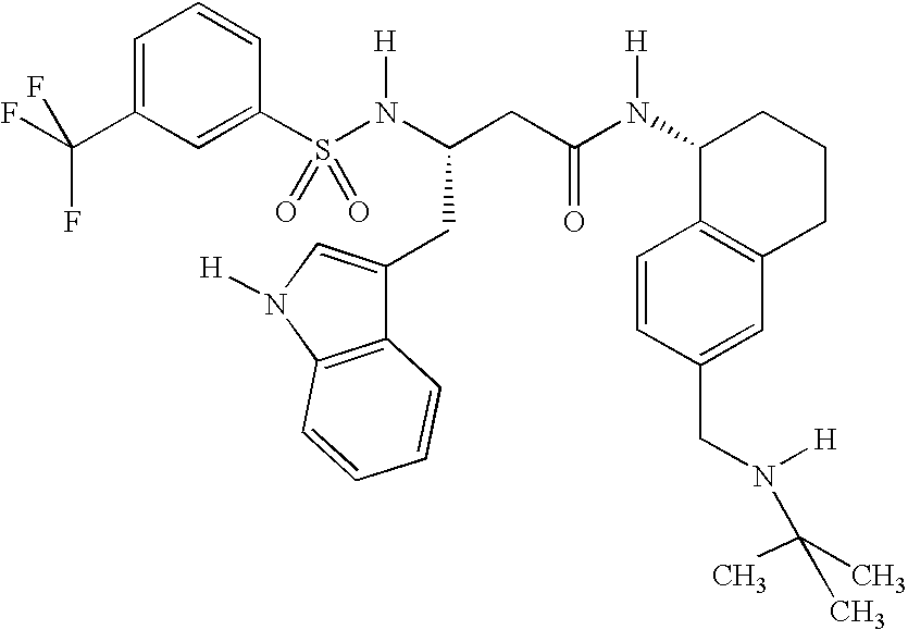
C1=C(C(F)(F)F)C=C(S(N(C(CC(N([H])C2C3=C(CCC2)C=C(CN([H])C(C)(C)C)C=C3)=O)CC2=CN([H])C3=C2C=CC=C3)[H])(=O)=O)C=C1
